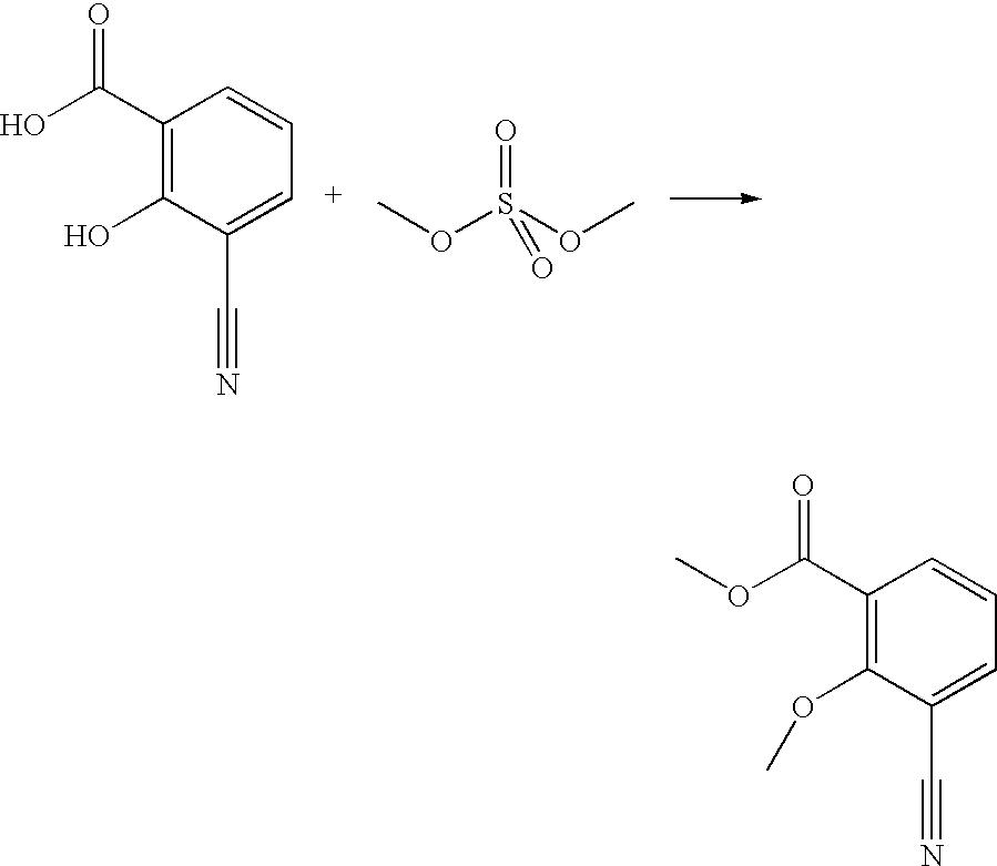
C1(C(O)=O)=C(O)C(C#N)=CC=C1.COS(OC)(=O)=O.C1(C(OC)=O)=C(OC)C(C#N)=CC=C1
